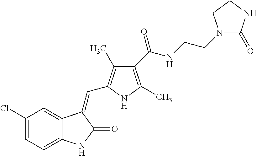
C1(Cl)=CC=C2C(=C1)C(=CC1=C(C)C(C(NCCN3C(=O)NCC3)=O)=C(C)N1)C(=O)N2
